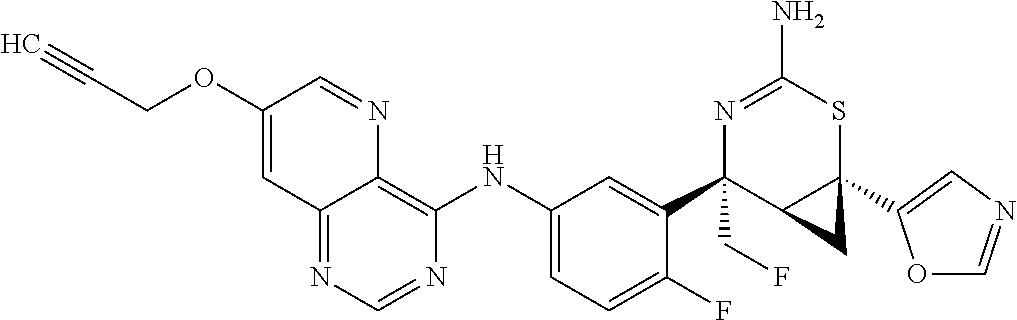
C1(F)=CC=C(NC2=C3N=CC(OCC#C)=CC3=NC=N2)C=C1C1(CF)N=C(N)SC2(C3=CN=CO3)C1C2
